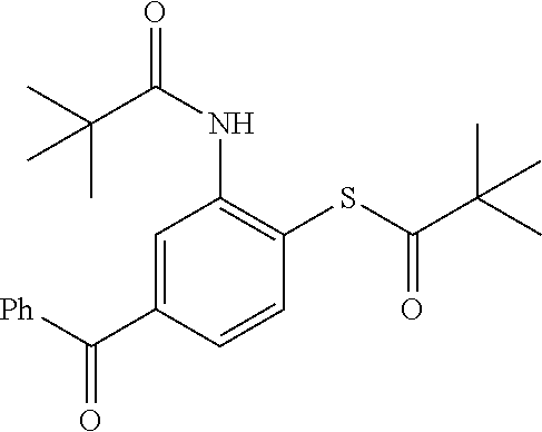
C1=C(C([Ph])=O)C=CC(SC(C(C)(C)C)=O)=C1NC(=O)C(C)(C)C
